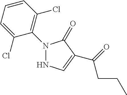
C1=CC=C(Cl)C(N2NC=C(C(=O)CCC)C2=O)=C1Cl
